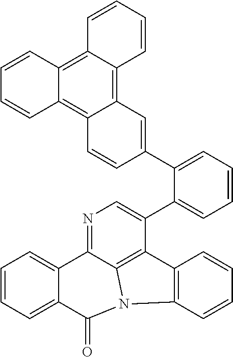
C1=CC=C2C(=C1)C1=NC=C(C3=CC=CC=C3C3=CC4=C5C(=C6C(=C4C=C3)C=CC=C6)C=CC=C5)C3=C1N(C2=O)C1=C3C=CC=C1
